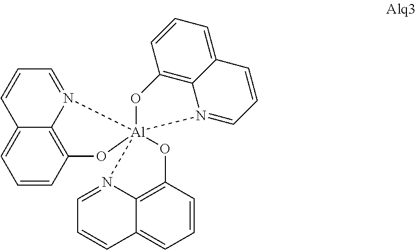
C1=CC2=C3C(=C1)C=CC=N3[Al]13(N4=CC=CC5=CC=CC(=C54)O1)(N1=CC=CC4=CC=CC(=C41)O3)O2
